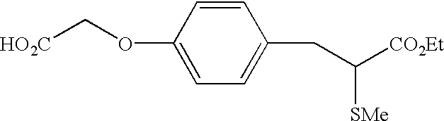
C1=CC(OC[HO2C])=CC=C1CC([CO2Et])[SMe]
